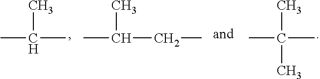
CC(C)C.CC(C)CC.CC(C)(C)C
